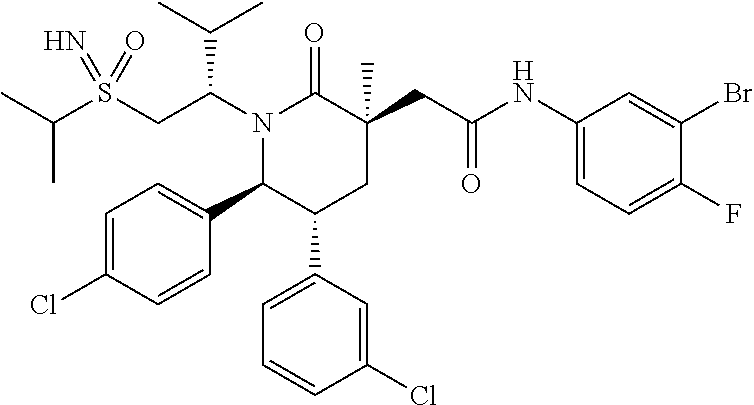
C(C)(C)S(CC(N1C(=O)C(CC(NC2=CC=C(F)C(Br)=C2)=O)(C)CC(C2=CC=CC(Cl)=C2)C1C1=CC=C(Cl)C=C1)C(C)C)(=N)=O
